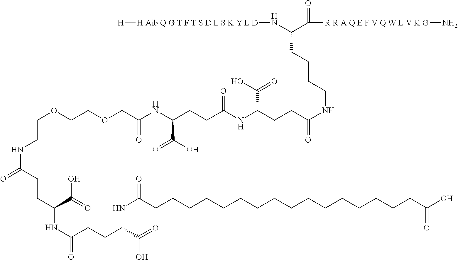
C(OCCOCC(NC(CCC(NC(CCC(NCCCCC(N[H Aib Q G T F T S D L S K Y L D][H])C([R R A Q E F V Q W L V K G]N)=O)=O)C(O)=O)=O)C(O)=O)=O)CNC(CCC(C(=O)O)NC(CCC(C(=O)O)NC(CCCCCCCCCCCCCCCCC(O)=O)=O)=O)=O
